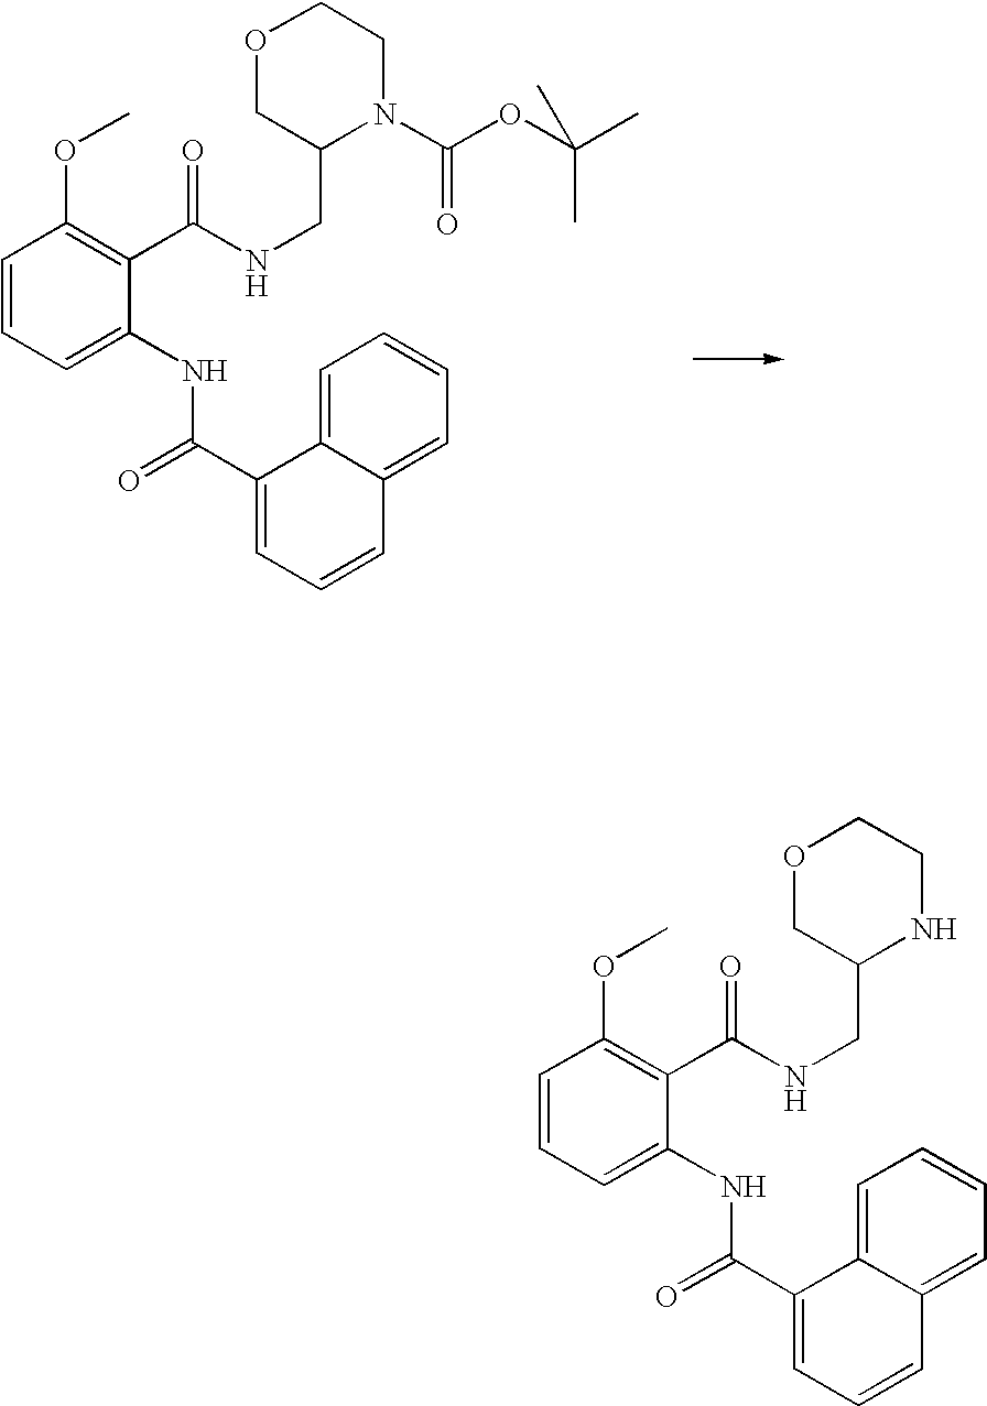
C1=CC=C(NC(C2=CC=CC3=CC=CC=C23)=O)C(C(NCC2N(C(OC(C)(C)C)=O)CCOC2)=O)=C1OC.C1=CC=C(NC(C2=CC=CC3=CC=CC=C23)=O)C(C(NCC2NCCOC2)=O)=C1OC
